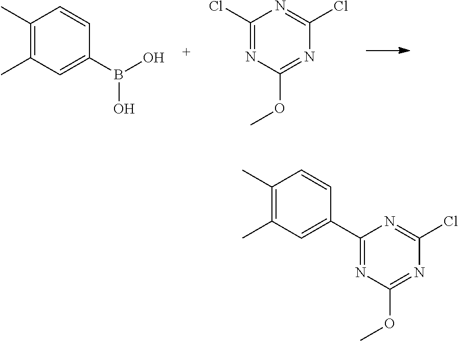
C1(C)=C(C)C=C(B(O)O)C=C1.C1(Cl)=NC(OC)=NC(Cl)=N1.C1(C)=C(C)C=C(C2=NC(OC)=NC(Cl)=N2)C=C1
